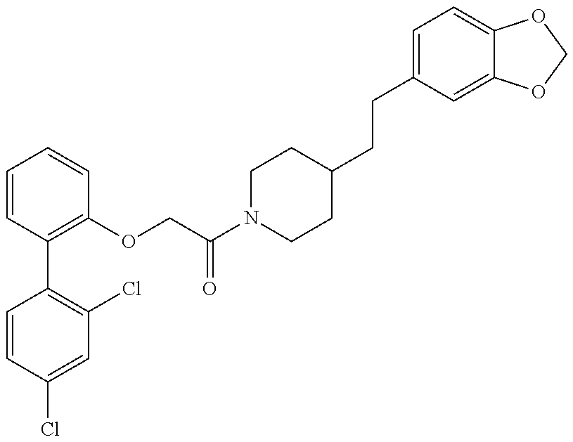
C1=CC(Cl)=CC(Cl)=C1C1=C(OCC(N2CCC(CCC3=CC=C4C(=C3)OCO4)CC2)=O)C=CC=C1
